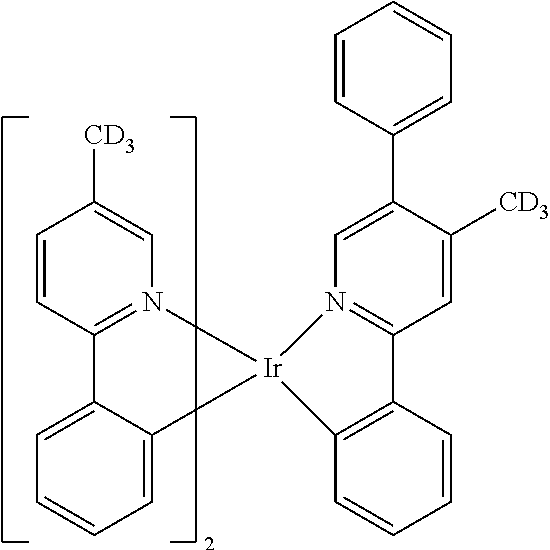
C1=CC2=N(C=C1[CD3])[Ir]1(C3=CC=CC=C23)N2=C(C=C([CD3])C(C3=CC=CC=C3)=C2)C2=C1C=CC=C2
